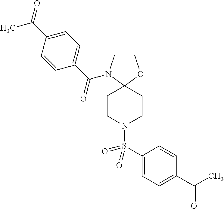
C1CN(C(C2=CC=C(C(=O)C)C=C2)=O)C2(O1)CCN(S(C1=CC=C(C(=O)C)C=C1)(=O)=O)CC2
